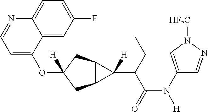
O(C1([H])CC2C(C1)C2(C(C(N([H])C1=CN([HF2C])N=C1)=O)CC)[H])C1=CC=NC2=CC=C(F)C=C12
